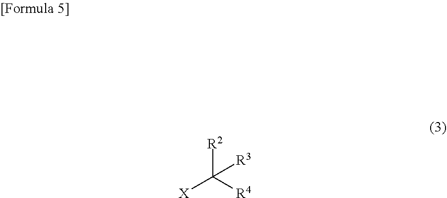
[X]C([R2])([R4])[R3]
